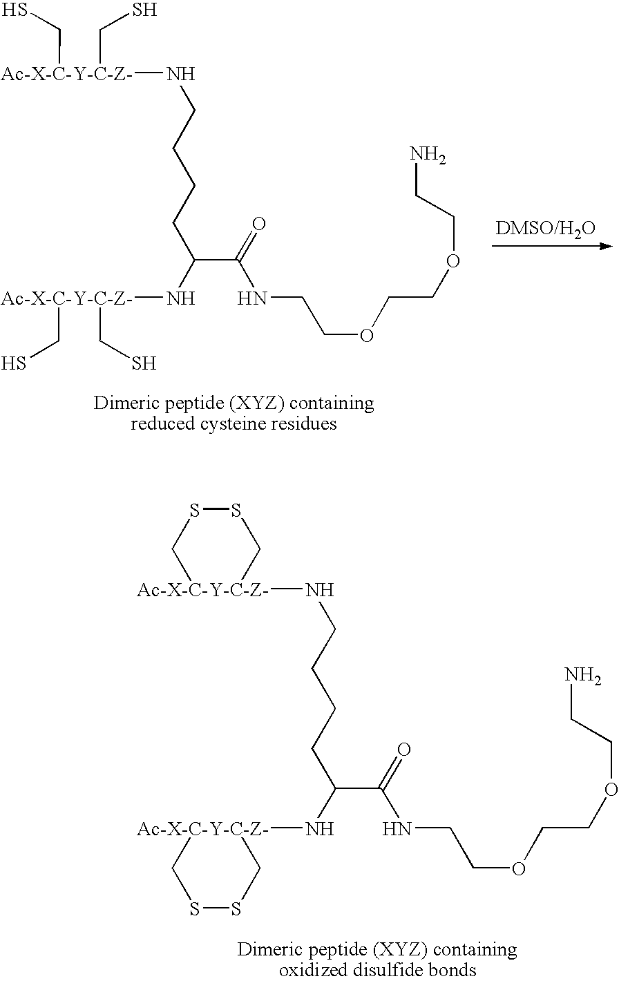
[Ac-X-C-Y-C-Z-](NCCCCC(N[Ac-X-C-Y-C-Z-](CS)CS)C(NCCOCCOCCN)=O)(CS)CS.[Ac-X-C-Y-C-Z-]1(NCCCCC(N[Ac-X-C-Y-C-Z-]2CSSC2)C(NCCOCCOCCN)=O)CSSC1
